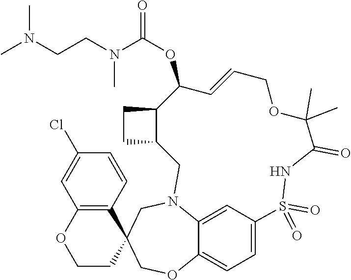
C12=CC=C3C(=C1)N(CC1(CO3)C3=C(OCC1)C=C(Cl)C=C3)CC1C(CC1)C(OC(N(CCN(C)C)C)=O)C=CCOC(C)(C)C(=O)NS2(=O)=O
